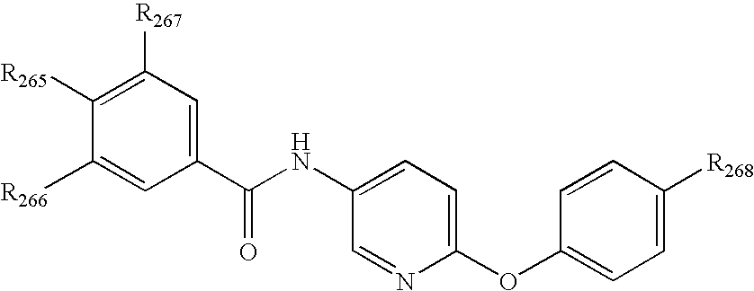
C1(C(NC2=CC=C(OC3=CC=C([R268])C=C3)N=C2)=O)=CC([R267])=C([R265])C([R266])=C1
